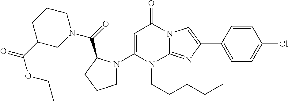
C1(N2CCCC2C(N2CCCC(C(OCC)=O)C2)=O)=CC(=O)N2C(=NC(C3=CC=C(Cl)C=C3)=C2)N1CCCCC
